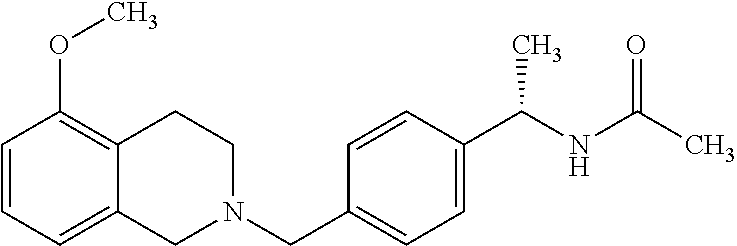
C1=CC=C2C(=C1OC)CCN(CC1=CC=C(C(NC(=O)C)C)C=C1)C2
